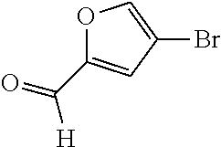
O1C(C(=O)[H])=CC(Br)=C1
